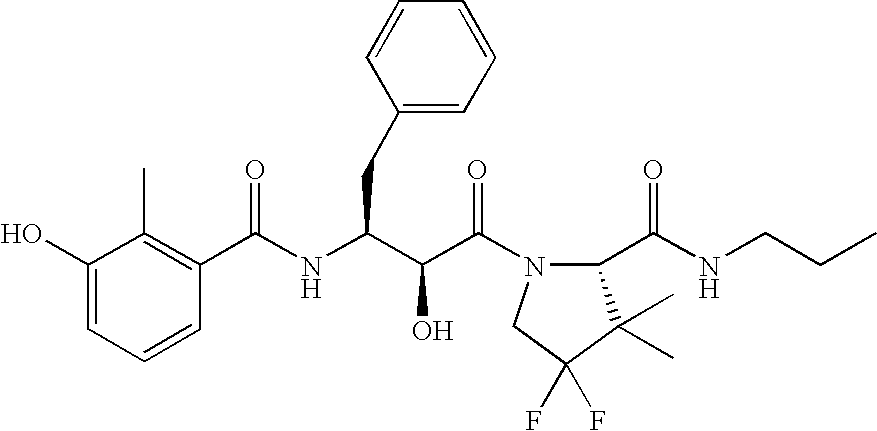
C(NC(C(C(N1C(C(NCCC)=O)C(C)(C)C(F)(F)C1)=O)O)CC1=CC=CC=C1)(=O)C1=C(C)C(O)=CC=C1
